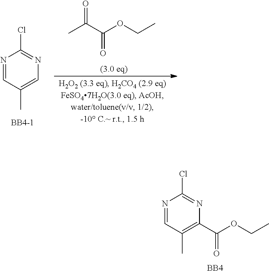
N1=CC(C)=C(C(OCC)=O)N=C1Cl.[BB4].N1=CC(C)=CN=C1Cl.[BB4-1].O=C(C(OCC)=O)C
